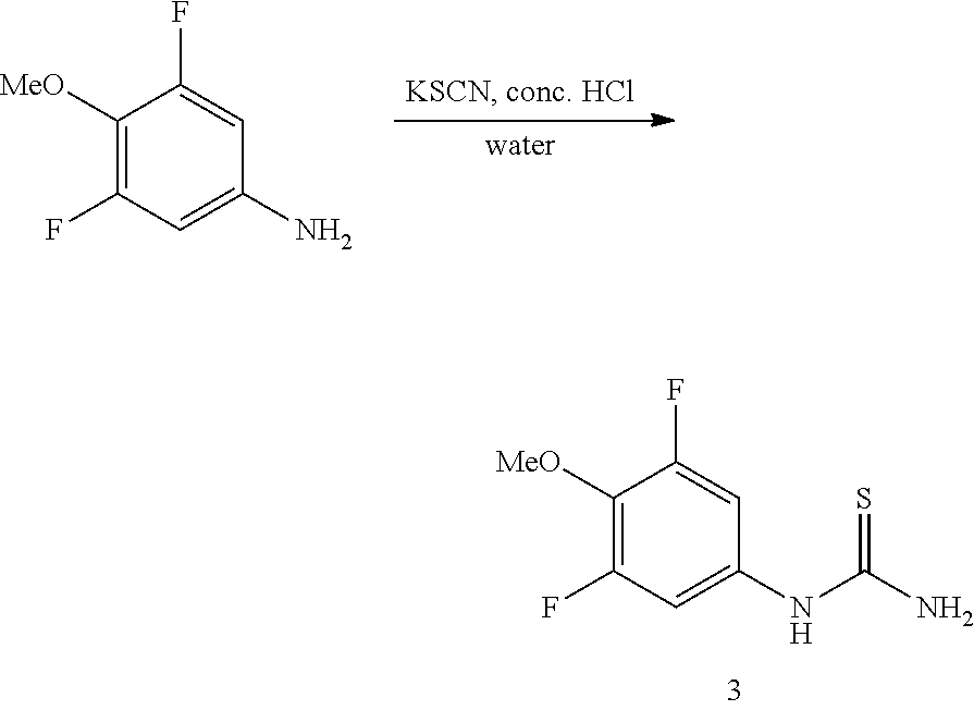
C1(F)=CC(N)=CC(F)=C1[MeO].N(C(N)=S)C1=CC(F)=C([MeO])C(F)=C1
